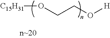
[C15H31]OCCO[H]
